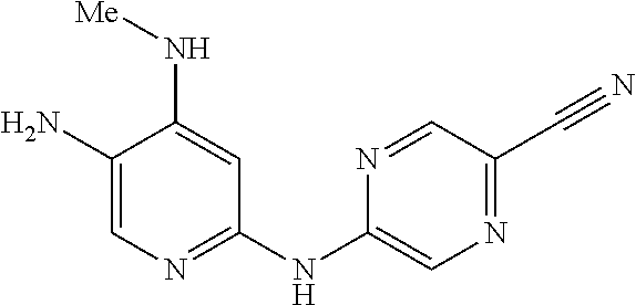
C1(N)=CN=C(NC2=CN=C(C#N)C=N2)C=C1N[Me]
